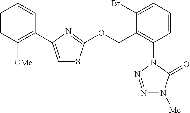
C1=CC([OMe])=C(C2=CSC(OCC3=C(N4N=NN([Me])C4=O)C=CC=C3Br)=N2)C=C1
